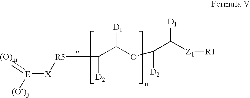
[R5](C(C(OC(C([Z1][R1])[D1])[D2])[D1])[D2])[X][E](=[(O)m])[(O-)p]
